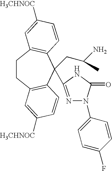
C1CC2=C(C(CC(N)C)(C3=NN(C4=CC=C(F)C=C4)C(=O)N3)C3=C1C=C([H3CHNOC])C=C3)C=CC([H3CHNOC])=C2
